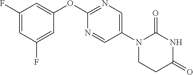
C1(OC2=NC=C(N3CCC(=O)NC3=O)C=N2)=CC(F)=CC(F)=C1
